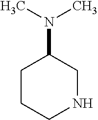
C1CCNCC1N(C)C
